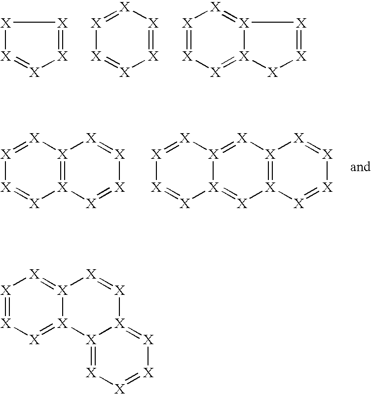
[X]1[X]=[X][X]=[X]1.[X]1=[X][X]=[X][X]=[X]1.[X]1=[X][X]=[X]2[X](=[X]1)[X]=[X][X]2.[X]1=[X][X]2=[X]([X]=[X]1)[X]=[X][X]=[X]2.[X]1=[X]2[X]=[X][X]=[X][X]2=[X][X]2=[X]1[X]=[X][X]=[X]2.[X]1=[X][X]=[X]2[X](=[X]1)[X]=[X][X]1=[X][X]=[X][X]=[X]21
